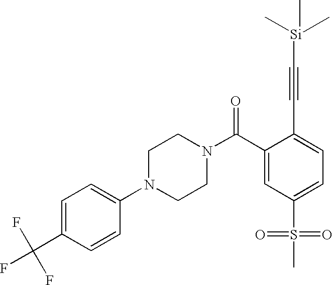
C1=C(C(F)(F)F)C=CC(N2CCN(C(C3=CC(S(=O)(=O)C)=CC=C3C#C[Si](C)(C)C)=O)CC2)=C1
